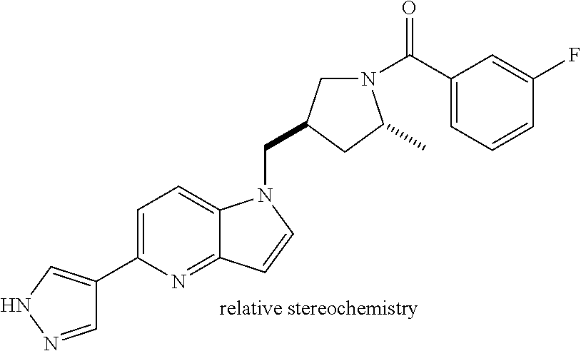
C1=NNC=C1C1=CC=C2C(=N1)C=CN2CC1CN(C(C2=CC=CC(F)=C2)=O)C(C)C1
